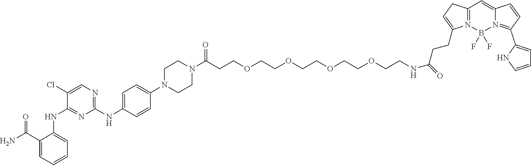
NC(C1=CC=CC=C1NC1=NC(NC2=CC=C(N3CCN(C(CCOCCOCCOCCOCCNC(=O)CCC4=CCC5=N4B(F)(F)N4=C(C6=CC=CN6)C=CC4=C5)=O)CC3)C=C2)=NC=C1Cl)=O
